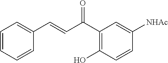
C1=CC=CC(C=CC(C2=C(O)C=CC([NHAc])=C2)=O)=C1
